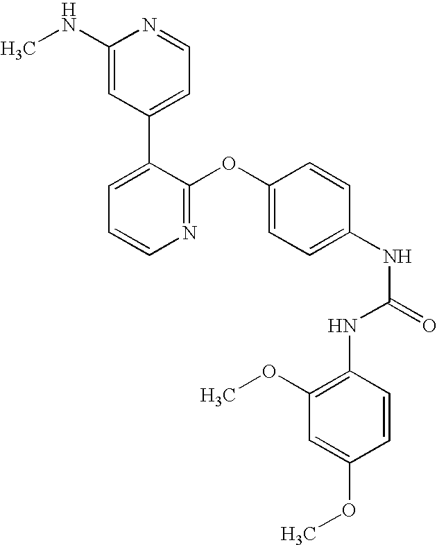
C1(NC)=CC(C2=CC=CN=C2OC2=CC=C(NC(=O)NC3=C(OC)C=C(OC)C=C3)C=C2)=CC=N1
